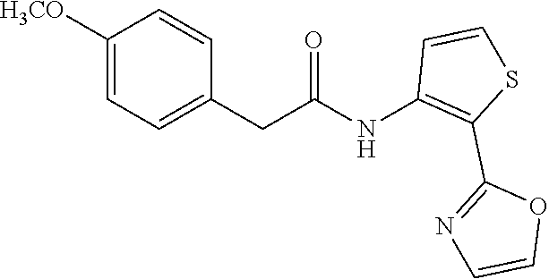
C(C(NC1=C(C2=NC=CO2)SC=C1)=O)C1=CC=C([H3CO])C=C1
